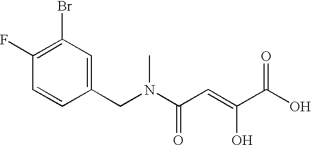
C1(CN(C(C=C(C(O)=O)O)=O)C)=CC(Br)=C(F)C=C1
